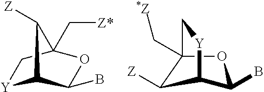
[Y]1C2C(B)OC(C[Z*])(C1)C2[Z].[*Z]CC12OC(B)C(C1[Z])[Y]C2
